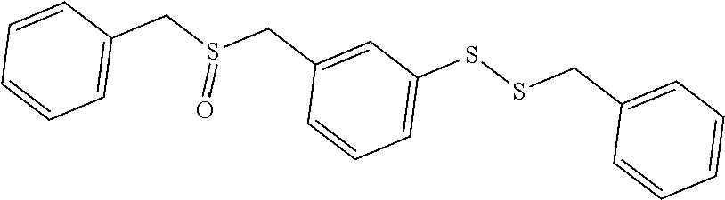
C1=CC=C(CS(CC2=CC(SSCC3=CC=CC=C3)=CC=C2)=OC)C=C1
